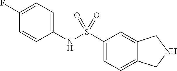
C1(NS(C2=CC=C3C(=C2)CNC3)(=O)=O)=CC=C(F)C=C1
